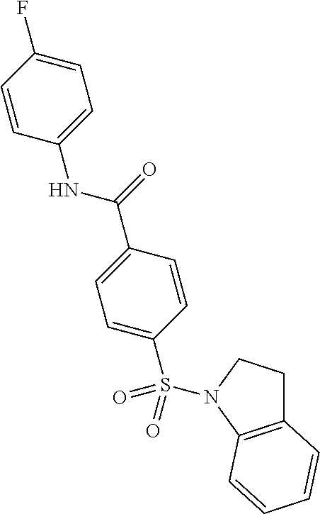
C12=C(N(S(C3=CC=C(C(=O)NC4=CC=C(F)C=C4)C=C3)(=O)=O)CC1)C=CC=C2
